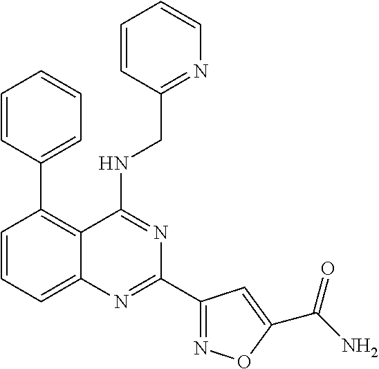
C1=CC=C2C(=C1C1=CC=CC=C1)C(NCC1=NC=CC=C1)=NC(C1=NOC(C(=O)N)=C1)=N2
